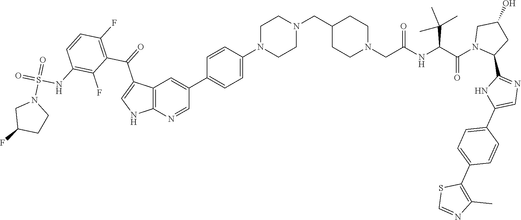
C12=C(N=CC(C3=CC=C(N4CCN(CC5CCN(CC(NC(C(N6C(C7=NC=C(C8=CC=C(C9=C(C)N=CS9)C=C8)N7)CC(O)C6)=O)C(C)(C)C)=O)CC5)CC4)C=C3)=C1)NC=C2C(=O)C1=C(F)C=CC(NS(=O)(=O)N2CC(F)CC2)=C1F
